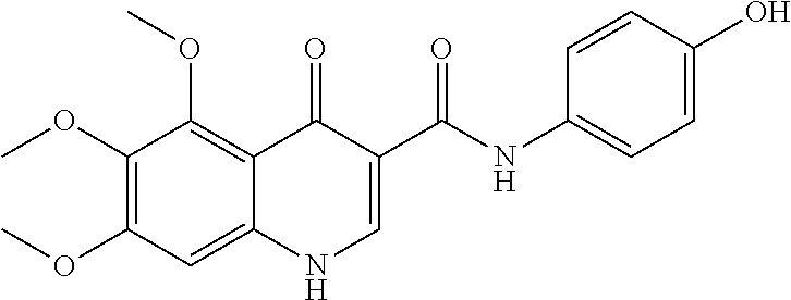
C1(OC)=C(OC)C=C2C(=C1OC)C(=O)C(C(=O)NC1=CC=C(O)C=C1)=CN2
